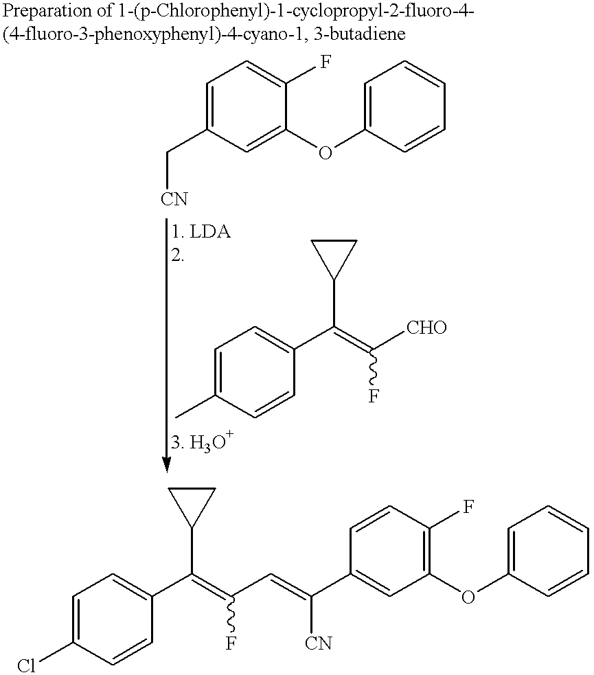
C1=C(C[CN])C=C(OC2=CC=CC=C2)C(F)=C1.C1=C(Cl)C=CC(C(=C(C=C(C2=CC(OC3=CC=CC=C3)=C(F)C=C2)[CN])F)C2CC2)=C1.C1=C(C)C=CC(C(=C(F)[CHO])C2CC2)=C1
